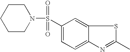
C1(S(N2CCCCC2)(=O)=O)=CC=C2C(=C1)SC(C)=N2
